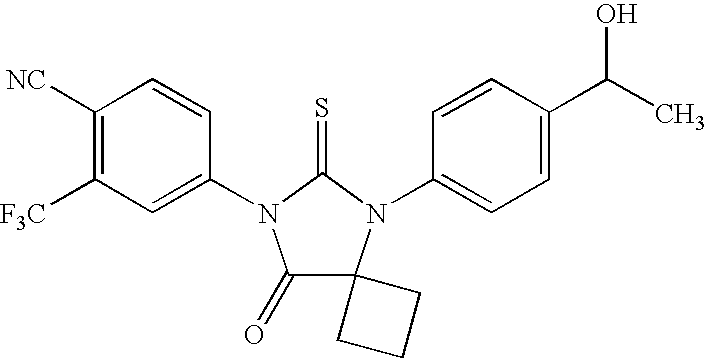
C1([NC])=C([F3C])C=C(N2C(=O)C3(N(C4=CC=C(C(C)O)C=C4)C2=S)CCC3)C=C1
